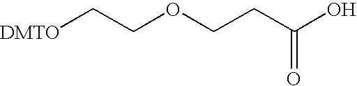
C(OCC[DMTO])CC(O)=O
